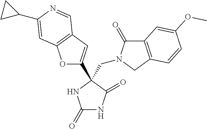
O1C(C2(CN3C(=O)C4=C(C3)C=CC(OC)=C4)C(=O)NC(=O)N2)=CC2=C1C=C(C1CC1)N=C2
